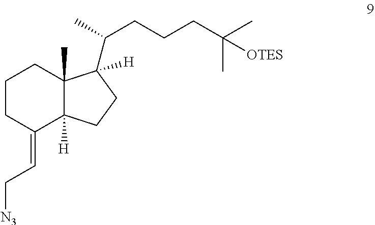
[N3]CC=C1C2([H])C(C)(CCC1)C(C(C)CCCC(C)(C)[OTES])([H])CC2
